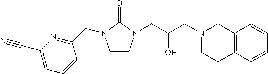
C1CN(CC(CN2CCC3=C(C2)C=CC=C3)O)C(=O)N1CC1=NC(C#N)=CC=C1
